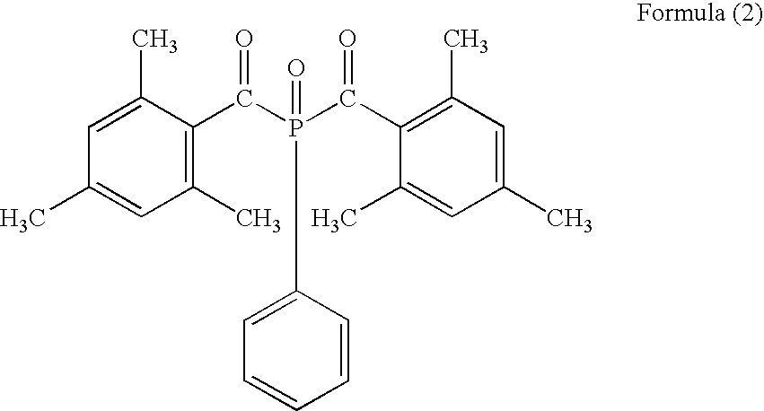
C1(C)=CC(C)=C(C(P(C(C2=C(C)C=C(C)C=C2C)=O)(C2=CC=CC=C2)=O)=O)C(C)=C1
